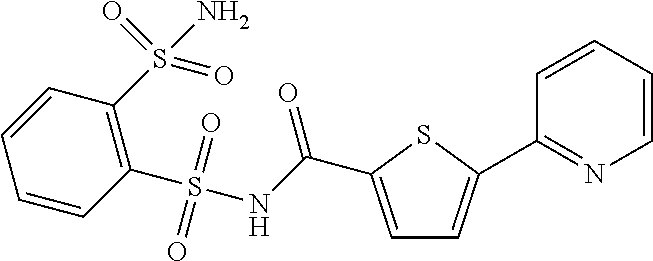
C1=CC=CC(S(NC(C2=CC=C(C3=NC=CC=C3)S2)=O)(=O)=O)=C1S(=O)(=O)N
